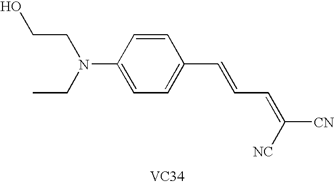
C1(N(CCO)CC)=CC=C(C=CC=C([NC])[CN])C=C1.[VC34]
